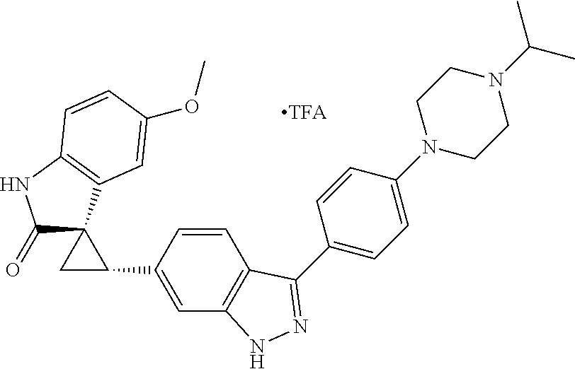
C1(C2=NNC3=C2C=CC(C2CC24C(=O)NC2=C4C=C(OC)C=C2)=C3)=CC=C(N2CCN(C(C)C)CC2)C=C1
